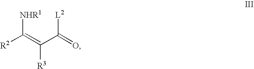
[NHR1]C([R2])=C([R3])C([L2])=O
